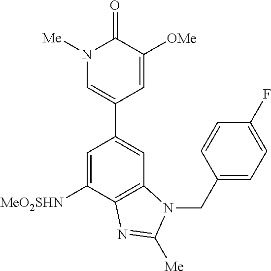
C1=C([MeO2SHN])C2=C(C=C1C1=CN([Me])C(=O)C([OMe])=C1)N(CC1=CC=C(F)C=C1)C([Me])=N2
